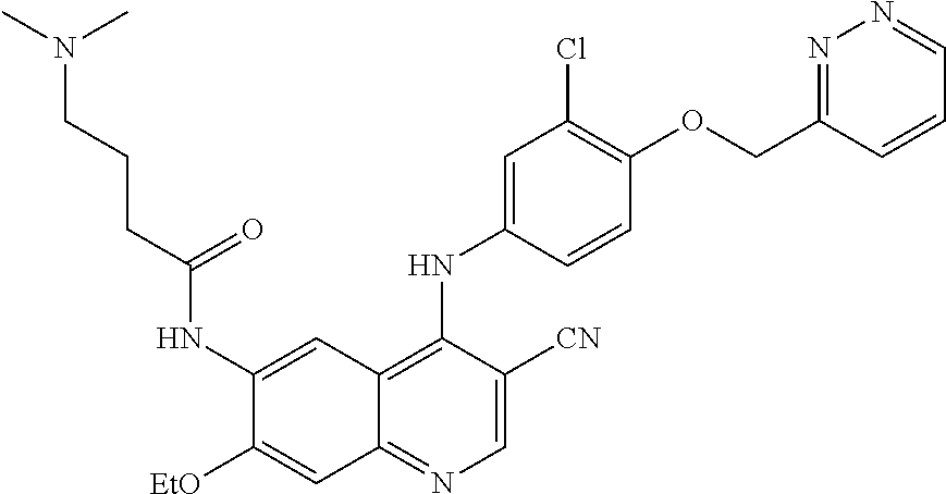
C1=C([CN])C(NC2=CC(Cl)=C(OCC3=NN=CC=C3)C=C2)=C2C(=N1)C=C([EtO])C(NC(CCCN(C)C)=O)=C2
